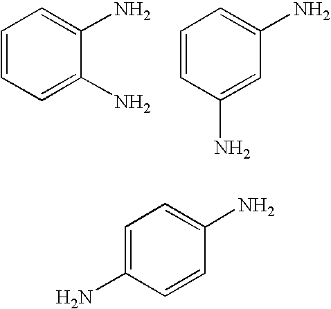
C1=CC=C(N)C(N)=C1.C1=CC(N)=CC(N)=C1.C1=C(N)C=CC(N)=C1
